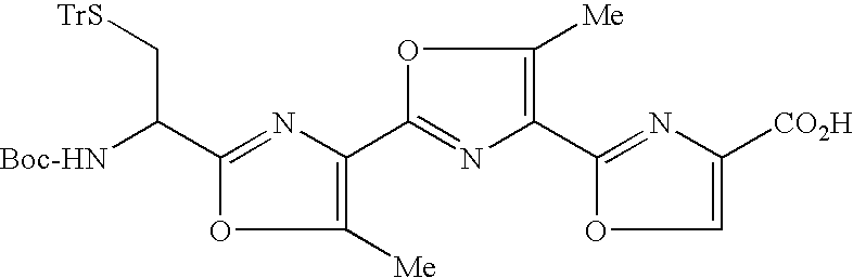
[Boc-HN]C(C[TrS])C1=NC(C2=NC(C3=NC([CO2H])=CO3)=C([Me])O2)=C([Me])O1
